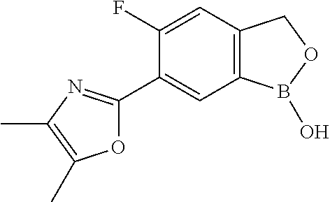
C12=C(B(O)OC1)C=C(C1=NC(C)=C(C)O1)C(F)=C2
